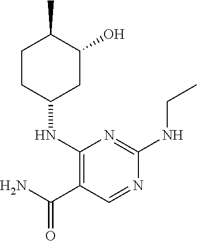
C1(NC2CC(O)C(C)CC2)=C(C(N)=O)C=NC(NCC)=N1
